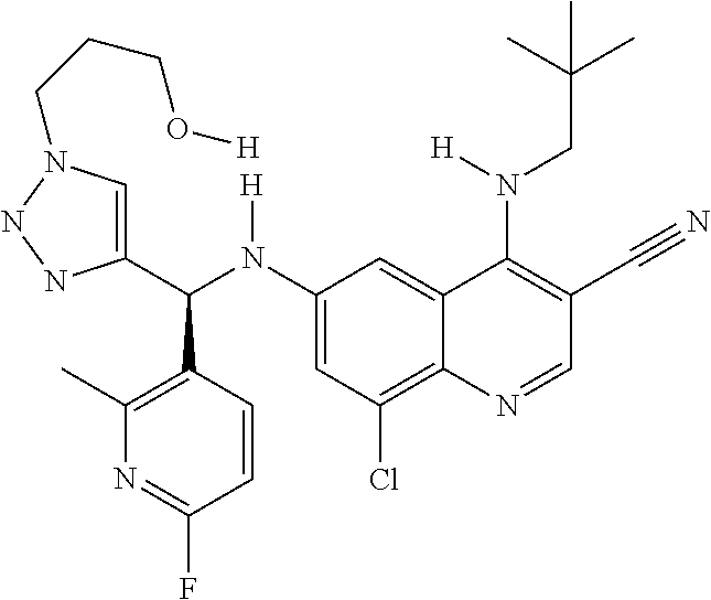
C1(N(C(C2=CN(CCCO[H])NN2)C2=C(C)N=C(F)C=C2)[H])=CC(Cl)=C2C(=C1)C(N(CC(C)(C)C)[H])=C(C#N)C=N2
